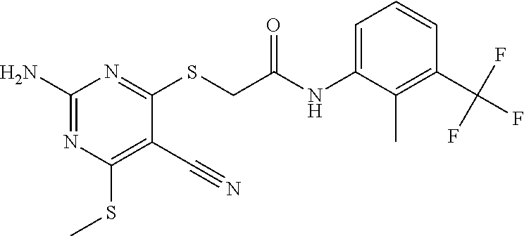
NC1=NC(SC)=C(C#N)C(SCC(=O)NC2=CC=CC(C(F)(F)F)=C2C)=N1
